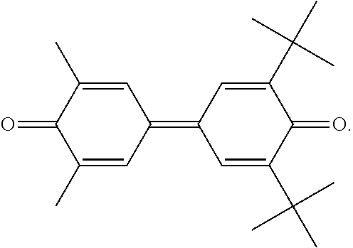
C1=C(C)C(=O)C(C)=CC1=C1C=C(C(C)(C)C)C(=O)C(C(C)(C)C)=C1
